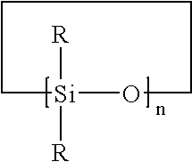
[R][Si]1([R])CCCCO1
